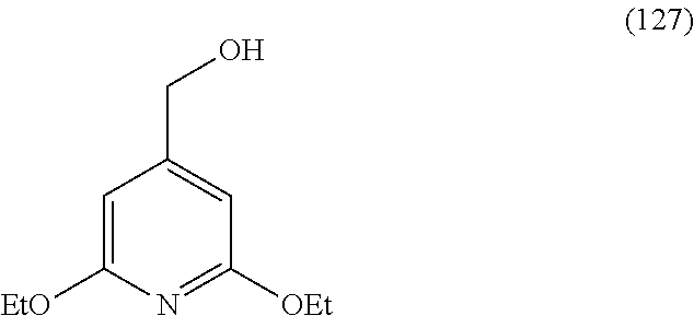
C1=C([EtO])N=C([OEt])C=C1CO
